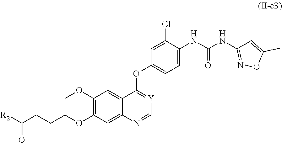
C(COC1=C(OC)C=C2C(=C1)N=C[Y]=C2OC1=CC=C(NC(NC2=NOC(C)=C2)=O)C(Cl)=C1)CC([R2])=O
